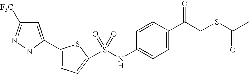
S(NC1=CC=C(C(CSC(C)=O)=O)C=C1)(=O)(=O)C1=CC=C(C2=CC([F3C])=NN2C)S1
